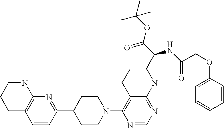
C1=CC(C2CCN(C3=C(CC)C(NCC(C(OC(C)(C)C)=O)NC(=O)COC4=CC=CC=C4)=NC=N3)CC2)=NC2=C1CCCN2
